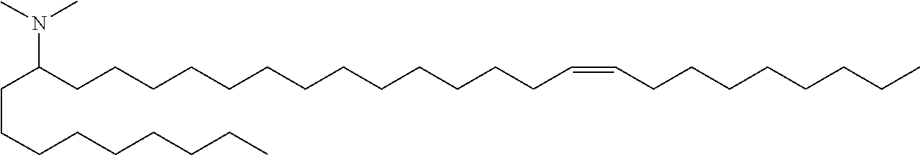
C(CCC(N(C)C)CCCCCCCCCCCCCC=CCCCCCCCC)CCCCCC
